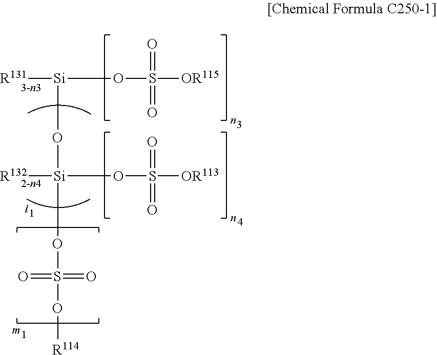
[R131][Si](O[Si]([R132])(OS(=O)(=O)[OR113])OS(=O)(=O)O[R114])OS(=O)(=O)[OR115]
